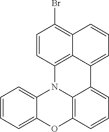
O1C2=C3N(C4=CC=CC=C14)C1=C4C(=C(Br)C=C1)C=CC=C4C3=CC=C2
